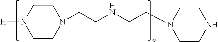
N1(CCNCCN2CCNCC2)CCN([H])CC1
